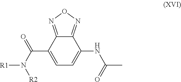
C12=NON=C1C(C(N([R1])[R2])=O)=CC=C2NC(C)=O
